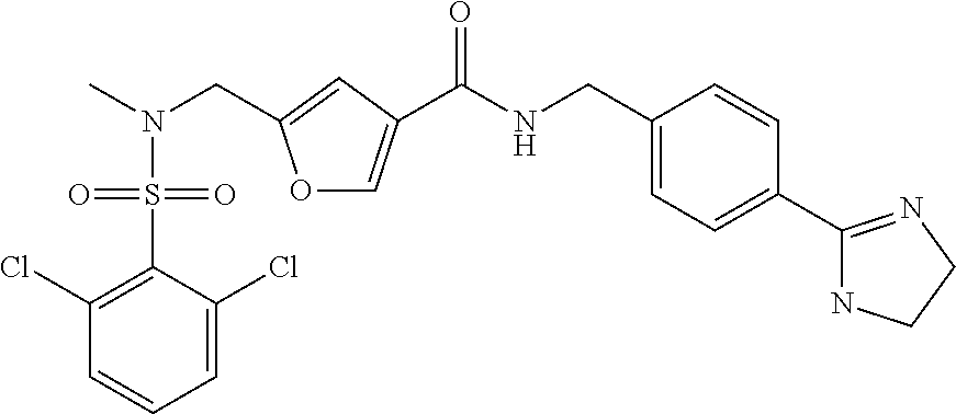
C1=C(Cl)C(S(=O)(=O)N(C)CC2=CC(C(NCC3=CC=C(C4=NCCN4)C=C3)=O)=CO2)=C(Cl)C=C1
